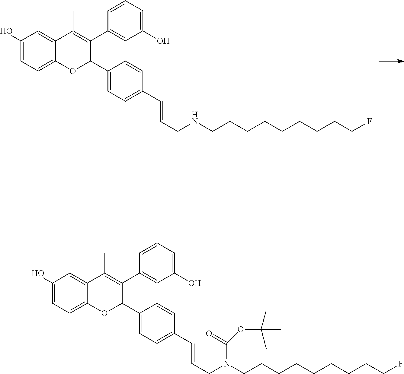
C(CNCCCCCCCCCF)=CC1=CC=C(C2C(C3=CC(O)=CC=C3)=C(C)C3=CC(O)=CC=C3O2)C=C1.C(CN(CCCCCCCCCF)C(=O)OC(C)(C)C)=CC1=CC=C(C2C(C3=CC(O)=CC=C3)=C(C)C3=CC(O)=CC=C3O2)C=C1
